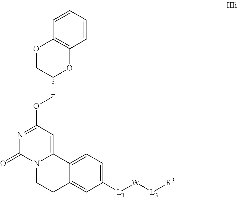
C(OC1=NC(=O)N2C(=C1)C1=CC=C([L1][W][L3][R3])C=C1CC2)C1OC2=C(OC1)C=CC=C2
